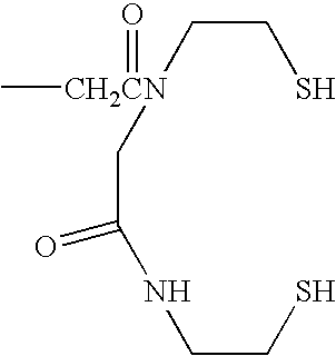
[CH2CN](C)(=O)(CCS)CC(NCCS)=O
